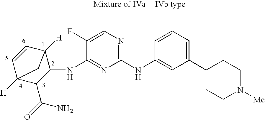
C1(NC2=CC(C3CCN([Me])CC3)=CC=C2)=NC=C(F)C(NC2C3([H])C=CC([H])(C2C(=O)N)C3)=N1
